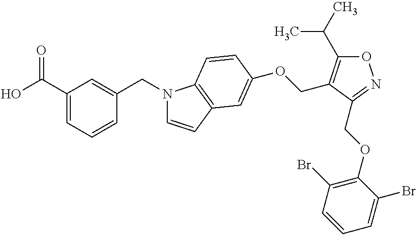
OC(C1=CC=CC(CN2C=CC3=C2C=CC(OCC2=C(C(C)C)ON=C2COC2=C(Br)C=CC=C2Br)=C3)=C1)=O
